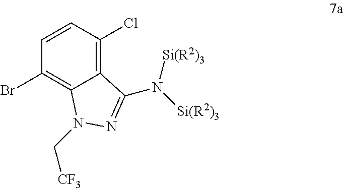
C12=C(Cl)C=CC(Br)=C1N(C[CF3])N=C2N([Si(R2)3])[Si(R2)3]
